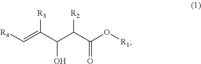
[R4]C=C(C(C(C(O[R1])=O)[R2])O)[R3]
